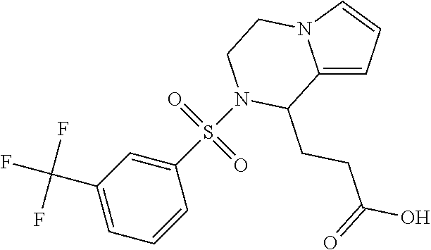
C12=CC=CN1CCN(S(C1=CC(C(F)(F)F)=CC=C1)(=O)=O)C2CCC(O)=O
